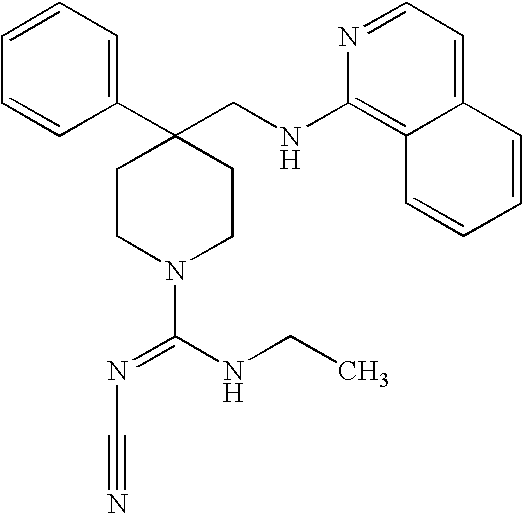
C1(C2=CC=CC=C2)(CNC2=C3C(=CC=N2)C=CC=C3)CCN(C(NCC)=NC#N)CC1
